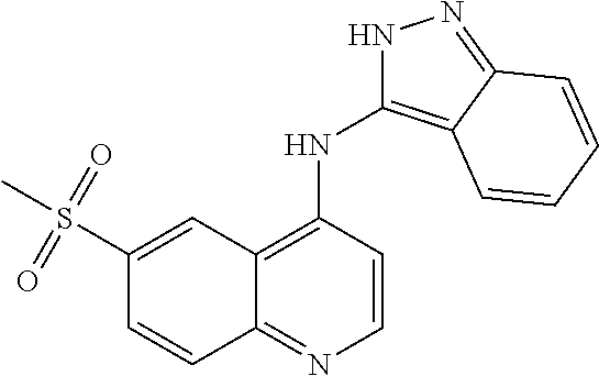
S(C1=CC2=C(NC3=C4C(=NN3)C=CC=C4)C=CN=C2C=C1)(C)(=O)=O
